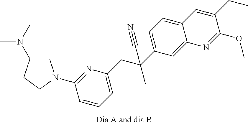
C1=C(C(CC2=CC=CC(N3CC(N(C)C)CC3)=N2)(C)C#N)C=C2C(=C1)C=C(CC)C(OC)=N2
